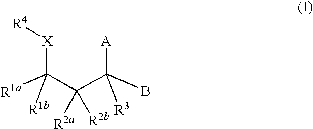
C(C(B)([A])[R3])(C([R1a])([X][R4])[R1b])([R2a])[R2b]
